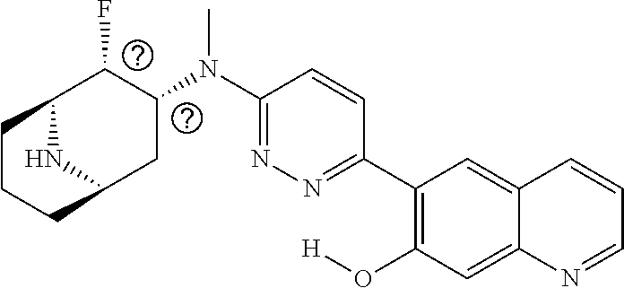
C1(C2=C(O[H])C=C3C(=C2)C=CC=N3)=NN=C(N(C2C(F)C3NC(C2)CCC3)C)C=C1
